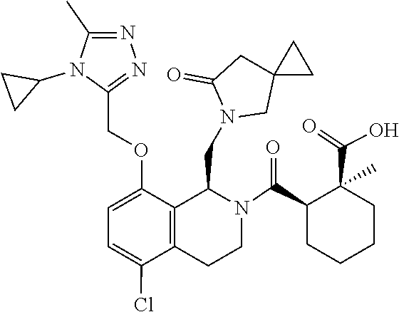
C12(CN(CC3C4=C(C(Cl)=CC=C4OCC4=NN=C(C)N4C4CC4)CCN3C(C3CCCCC3(C(=O)O)C)=O)C(=O)C1)CC2
